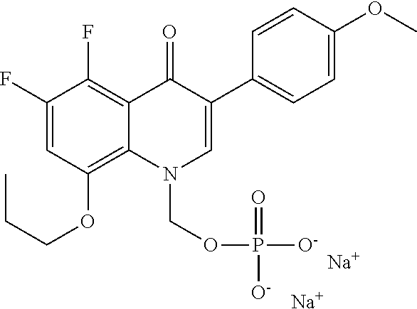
C1(F)=CC(OCCC)=C2C(=C1F)C(=O)C(C1=CC=C(OC)C=C1)=CN2COP([O-])(=O)[O-].[Na].[Na]
